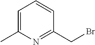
C1=C(C)N=C(CBr)C=C1
